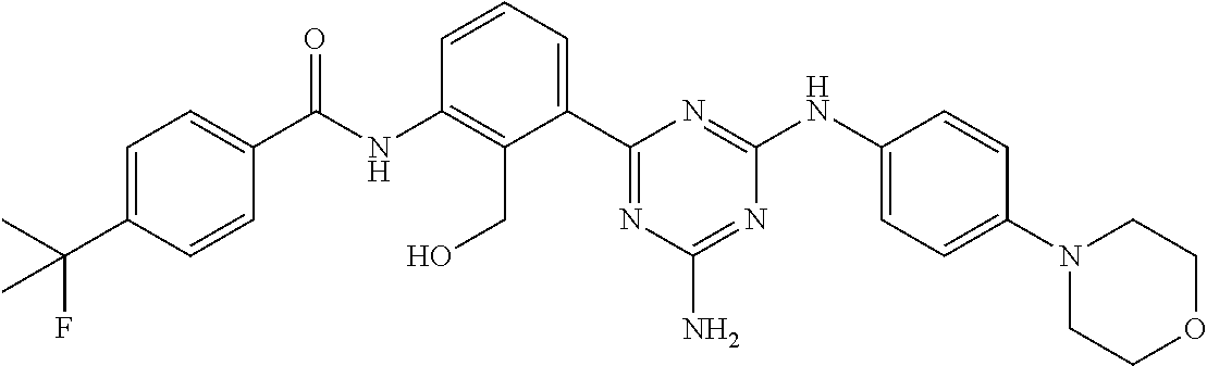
CC(C1=CC=C(C(NC2=C(CO)C(C3=NC(N)=NC(NC4=CC=C(N5CCOCC5)C=C4)=N3)=CC=C2)=O)C=C1)(F)C
